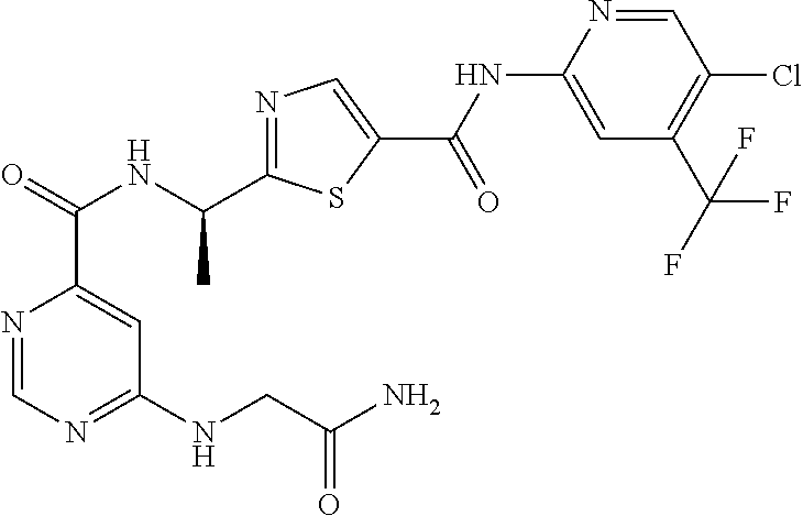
N1=CN=C(NCC(N)=O)C=C1C(NC(C1=NC=C(C(=O)NC2=CC(C(F)(F)F)=C(Cl)C=N2)S1)C)=O
